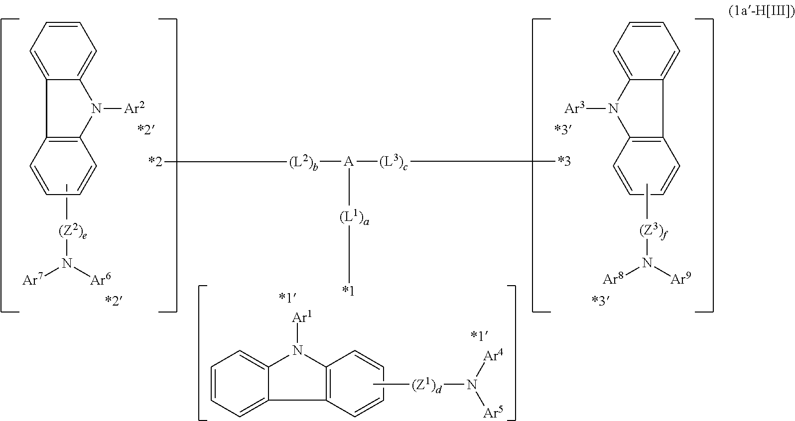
C1=CC=CC2=C1C1=CC=CC=C1N2[Ar2].C[(Z2)e]N([Ar7])[Ar6].C1=CC=CC2=C1C1=CC=CC=C1N2[Ar3].[(Z3)f](N([Ar9])[Ar8])C.C1=CC=CC2=C1C1=CC=CC=C1N2[Ar1].[(Z1)d](N([Ar5])[Ar4])C.[(L1)a]([A]([(L2)b][*2])[(L3)c][*3])[*1]
